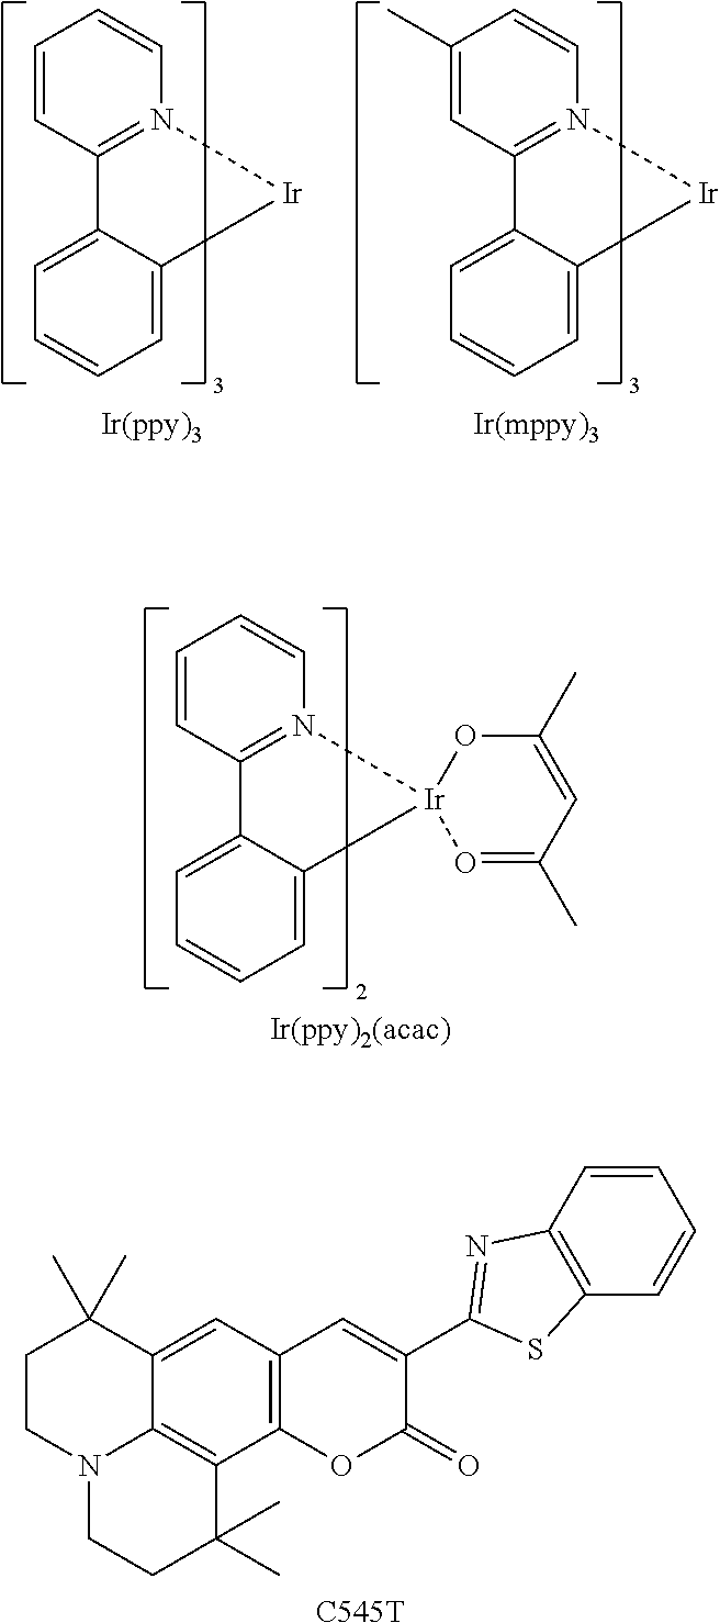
C1=CC2=N(C=C1)[Ir]C1=CC=CC=C21.C1(C)=CC2=N(C=C1)[Ir]C1=CC=CC=C21.C1=CC2=N(C=C1)[Ir]1(C3=CC=CC=C23)O=C(C)C=C(C)O1.C12=C(C=C3C4=C1C(C)(C)CCN4CCC3(C)C)C=C(C1=NC3=C(C=CC=C3)S1)C(=O)O2.[C545T]
